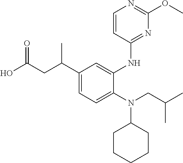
OC(CC(C1=CC=C(N(CC(C)C)C2CCCCC2)C(NC2=NC(OC)=NC=C2)=C1)C)=O
